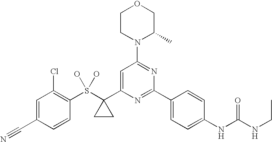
C1CN(C2=NC(C3=CC=C(NC(NCC)=O)C=C3)=NC(C3(S(C4=C(Cl)C=C(C#N)C=C4)(O)O)CC3)=C2)C(C)CO1
